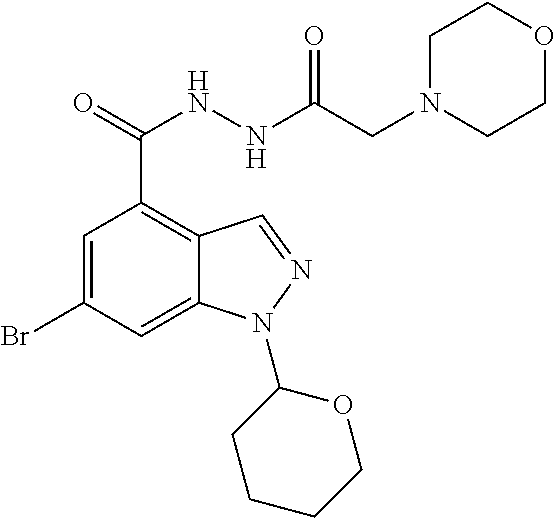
C1=C(Br)C=C2C(=C1C(=O)NNC(CN1CCOCC1)=O)C=NN2C1CCCCO1
